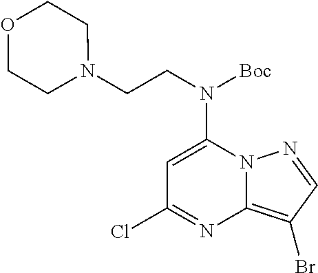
C1=C(N(CCN2CCOCC2)[Boc])N2C(=C(Br)C=N2)N=C1Cl
